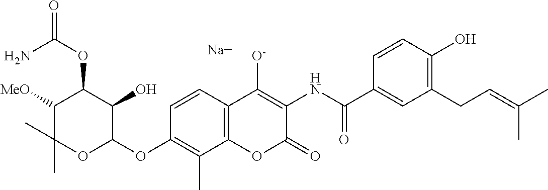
C12=C(C=CC(OC3C(O)C(OC(=O)N)C([MeO])C(C)(C)O3)=C1C)C([O-])=C(NC(C1=CC(CC=C(C)C)=C(O)C=C1)=O)C(=O)O2.[Na]
